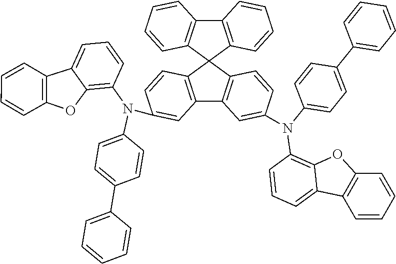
C1(C2=CC=C(N(C3=C4C(=CC=C3)C3=C(O4)C=CC=C3)C3=CC4=C(C=C3)C3(C5=C4C=C(N(C4=CC=C(C6=CC=CC=C6)C=C4)C4=C6C(=CC=C4)C4=C(O6)C=CC=C4)C=C5)C4=C(C5=C3C=CC=C5)C=CC=C4)C=C2)=CC=CC=C1
